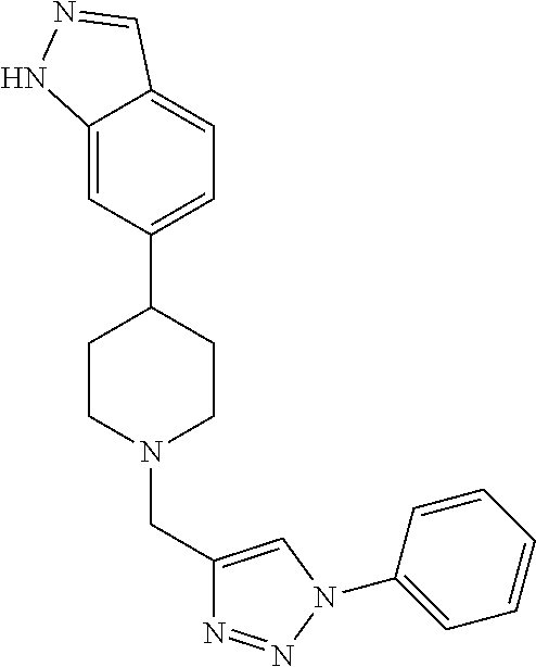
C12=CC(C3CCN(CC4=CN(C5=CC=CC=C5)N=N4)CC3)=CC=C1C=NN2
